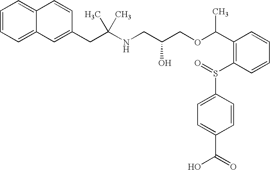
C12=CC=CC=C1C=C(CC(NCC(COC(C1=C(S(C3=CC=C(C(=O)O)C=C3)=O)C=CC=C1)C)O)(C)C)C=C2
